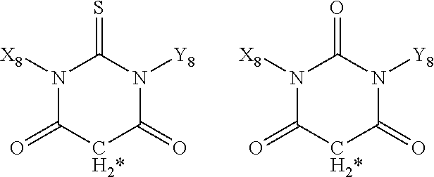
N1([X8])C(=O)[CH2*]C(=O)N([Y8])C1=S.N1([X8])C(=O)[CH2*]C(=O)N([Y8])C1=O
